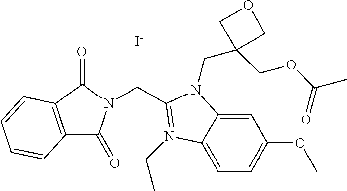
C(C1=[N+](CC)C2=CC=C(OC)C=C2N1CC1(COC(C)=O)COC1)N1C(=O)C2=C(C1=O)C=CC=C2.[I-]
